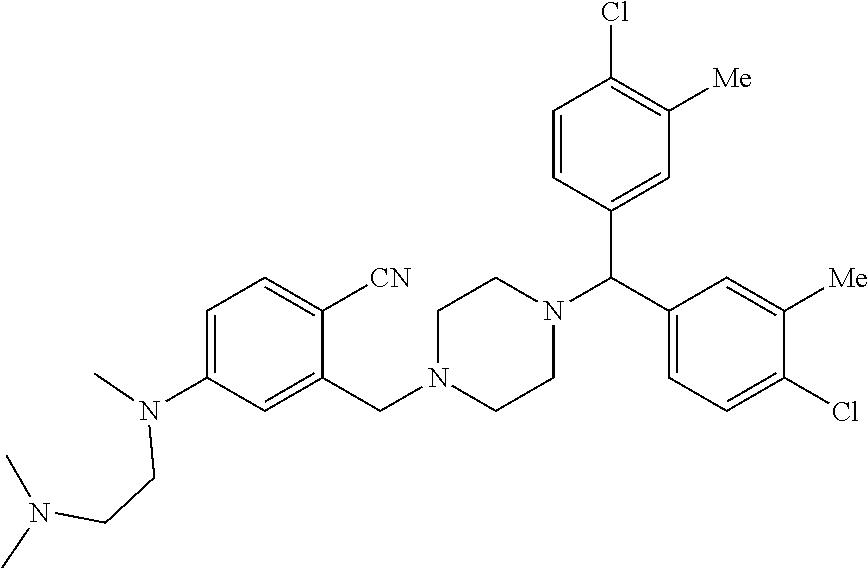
C1=C(N(C)CCN(C)C)C=C(CN2CCN(C(C3=CC([Me])=C(Cl)C=C3)C3=CC=C(Cl)C([Me])=C3)CC2)C([CN])=C1
